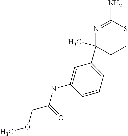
COCC(=O)NC1=CC(C2(C)CCSC(N)=N2)=CC=C1
